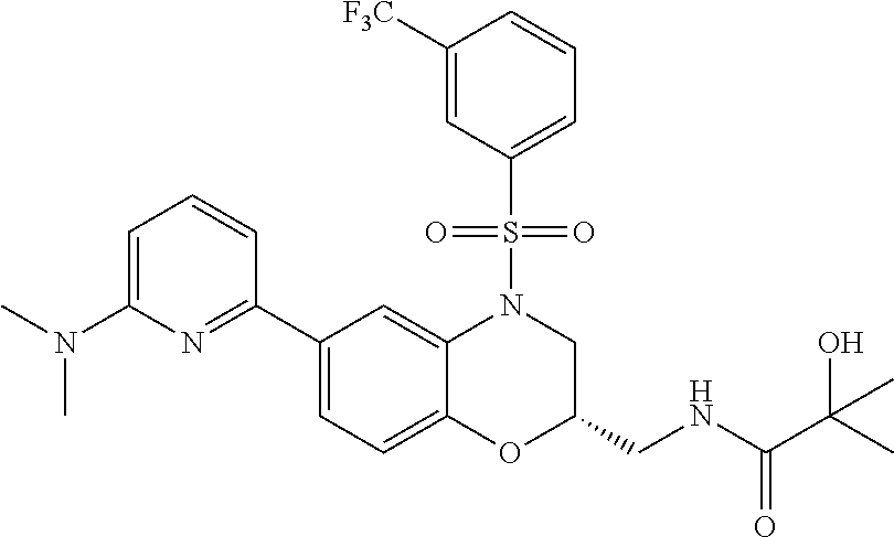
C1=C(N(C)C)N=C(C2=CC=C3C(=C2)N(S(C2=CC=CC([F3C])=C2)(=O)=O)CC(CNC(C(C)(O)C)=O)O3)C=C1
